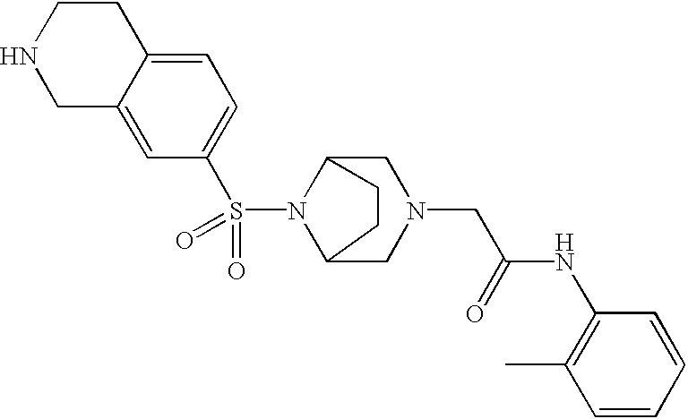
O=S(N1C2CN(CC(=O)NC3=C(C)C=CC=C3)CC1CC2)(=O)C1=CC=C2C(=C1)CNCC2
